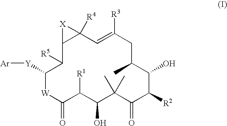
C12C([R5])C([Y][Ar])[W]C(=O)C([R1])C(O)C(C)(C)C(=O)C([R2])C(O)C(C)CC([R3])=CC1([R4])[X]2
